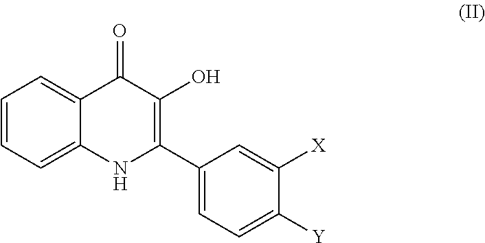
C1=CC=C2C(=C1)C(=O)C(O)=C(C1=CC=C([Y])C([X])=C1)N2
